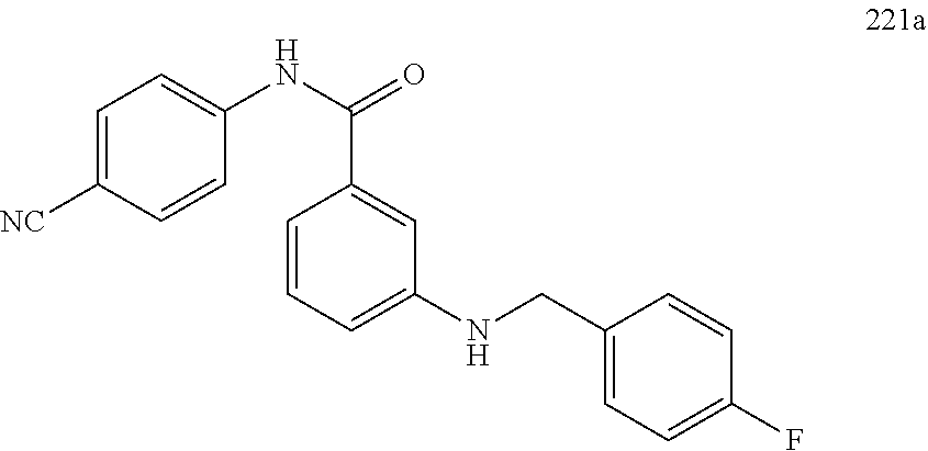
C1=C([NC])C=CC(NC(=O)C2=CC(NCC3=CC=C(F)C=C3)=CC=C2)=C1
